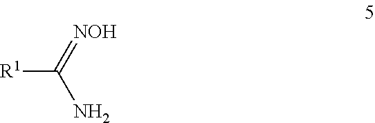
[R1]C(=[NOH])N
